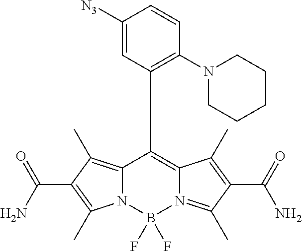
C12=C(C)C(C(N)=O)=C(C)N1B(F)(F)N1=C(C)C(C(=O)N)=C(C)C1=C2C1=C(N2CCCCC2)C=CC([N3])=C1
